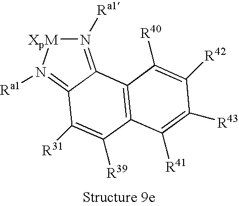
[XpM]1N([Ra1])=C2C(=N1[Ra1])C1=C(C([R39])=C2[R31])C([R41])=C([R43])C([R42])=C1[R40]
